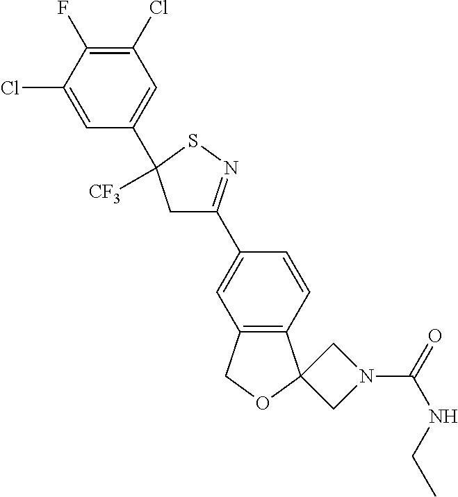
C1(Cl)=C(F)C(Cl)=CC(C2([CF3])CC(C3=CC4=C(C=C3)C3(OC4)CN(C(NCC)=O)C3)=NS2)=C1
